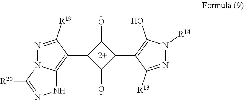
C1(C2C(O)C(C3=C4N(N=C3[R19])C([R20])=NN4)C2O)=C(O)N([R14])N=C1[R13]
